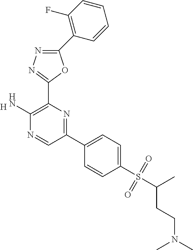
[H].C1(N)=C(C2=NN=C(C3=C(F)C=CC=C3)O2)N=C(C2=CC=C(S(C(C)CCN(C)C)(=O)=O)C=C2)C=N1
